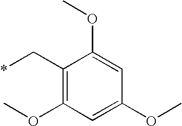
C1(C*)=C(OC)C=C(OC)C=C1OC
